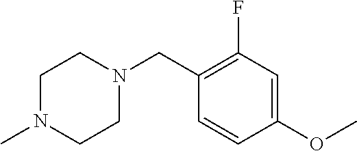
N1(CC2=C(F)C=C(OC)C=C2)CCN(C)CC1
